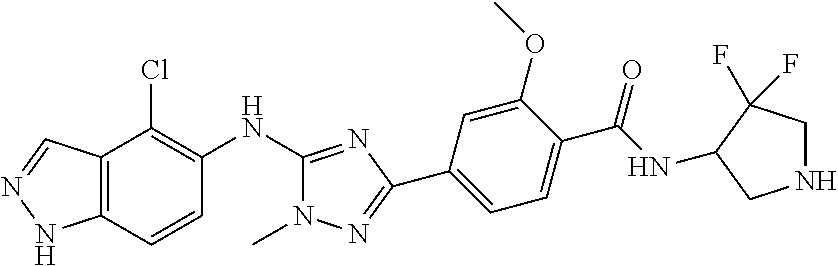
C12=C(C=CC(NC3=NC(C4=CC=C(C(NC5C(F)(F)CNC5)=O)C(OC)=C4)=NN3C)=C1Cl)NN=C2
